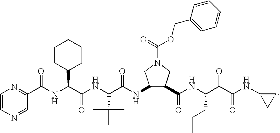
C1=CN=CC(C(NC(C(NC(C(NC2C(C(NC(C(C(NC3CC3)=O)=O)CCC)=O)CN(C(=O)OCC3=CC=CC=C3)C2)=O)C(C)(C)C)=O)C2CCCCC2)=O)=N1
